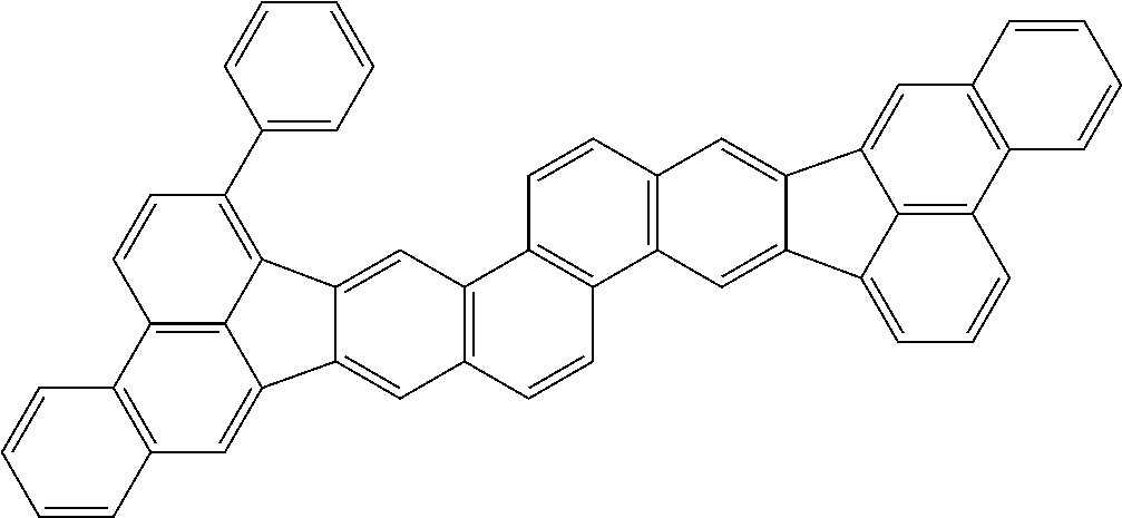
C12=C(C=C3C4=C1C=CC(C1=CC=CC=C1)=C4C1=CC4=C(C=CC5=C4C=CC4=C5C=C5C(=C4)C4=CC6=C(C7=C4C5=CC=C7)C=CC=C6)C=C31)C=CC=C2
